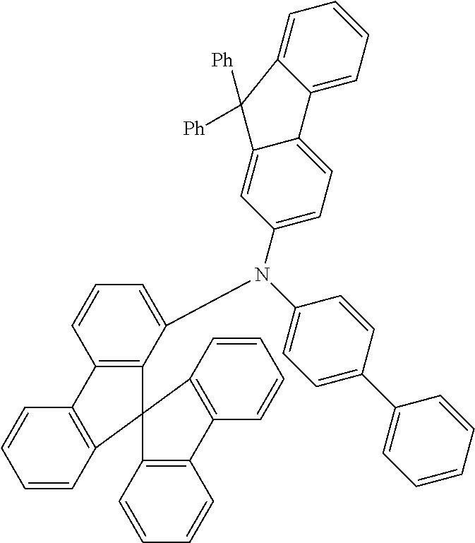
C1=CC2=C(C=C1)C1=C(C(N(C3=CC=C(C4=CC=CC=C4)C=C3)C3=CC=C4C(=C3)C([Ph])([Ph])C3=CC=CC=C43)=CC=C1)C21C2=C(C=CC=C2)C2=C1C=CC=C2
